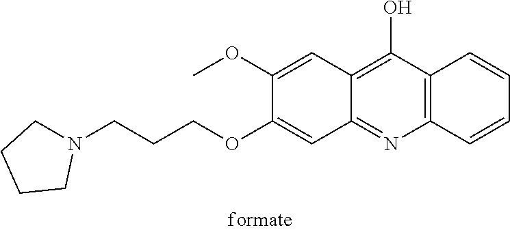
C(OC1=CC2=NC3=C(C(O)=C2C=C1OC)C=CC=C3)CCN1CCCC1
